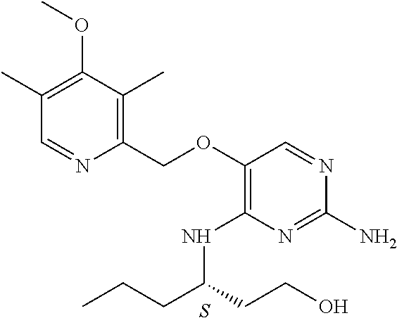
S.C1(OCC2=C(C)C(OC)=C(C)C=N2)=C(NC(CCC)CCO)N=C(N)N=C1
